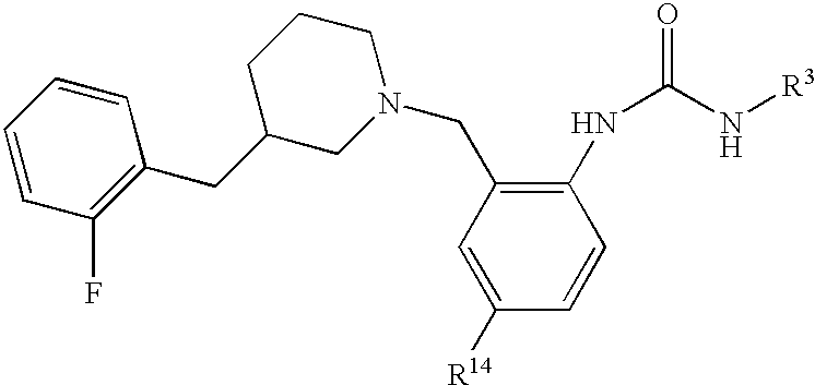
C1=C([R14])C=CC(NC(=O)N[R3])=C1CN1CCCC(CC2=C(F)C=CC=C2)C1
